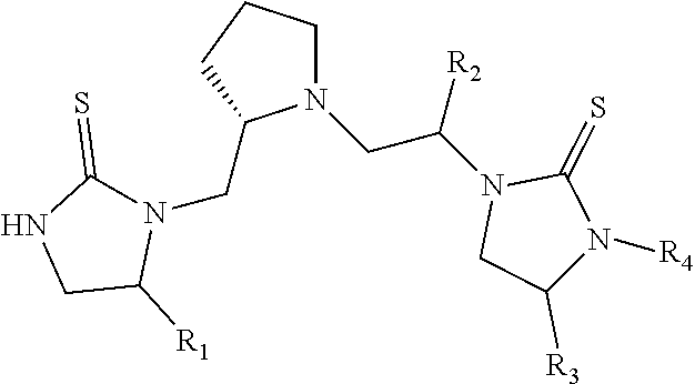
C1N(CC(N2CC([R3])N([R4])C2=S)[R2])C(CN2C(=S)NCC2[R1])CC1
